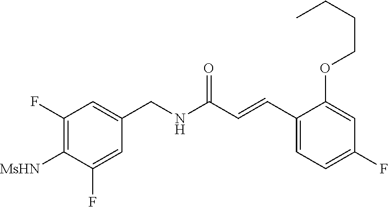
C1(F)=C([MsHN])C(F)=CC(CNC(C=CC2=CC=C(F)C=C2OCCCC)=O)=C1
